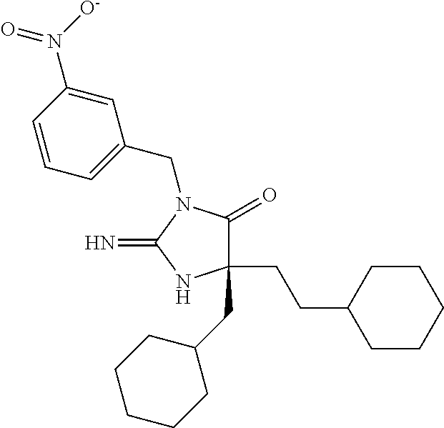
C1(CCC2CCCCC2)(CC2CCCCC2)C(=O)N(CC2=CC=CC(N([O-])=O)=C2)C(=N)N1
